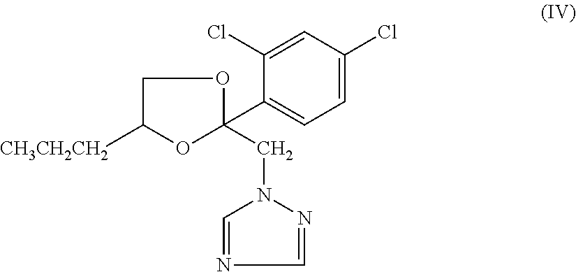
C1C([CH3CH2CH2])OC(C2=CC=C(Cl)C=C2Cl)(CN2N=CN=C2)O1
